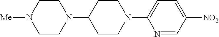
N1=CC([NO2])=CC=C1N1CCC(N2CCN([Me])CC2)CC1
